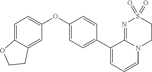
C1(OC2=CC=C3C(=C2)CCO3)=CC=C(C2=CC=CN3C2=NS(=O)(=O)CC3)C=C1
